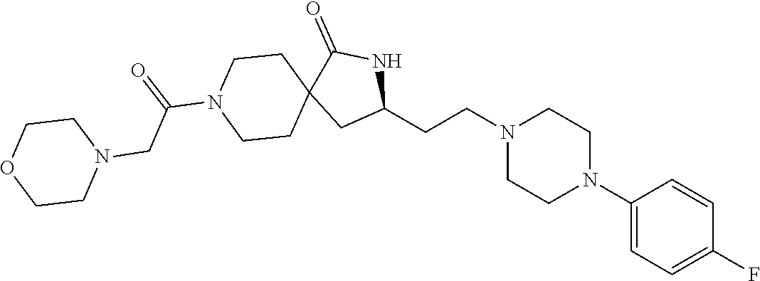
C1(N2CCN(CCC3NC(=O)C4(C3)CCN(C(=O)CN3CCOCC3)CC4)CC2)=CC=C(F)C=C1
